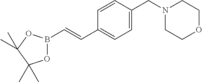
C1=CC(CN2CCOCC2)=CC=C1C=CB1OC(C)(C)C(C)(C)O1
